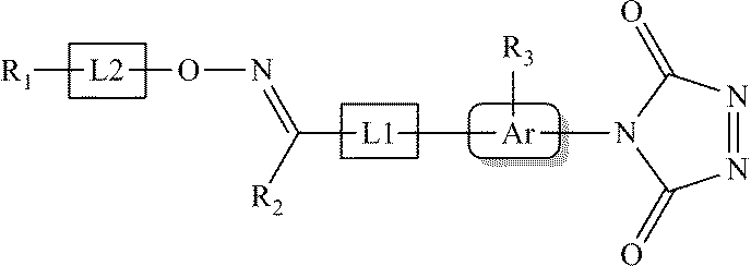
[L2](ON=C([R2])[L1][Ar](N1C(=O)N=NC1=O)[R3])[R1]
